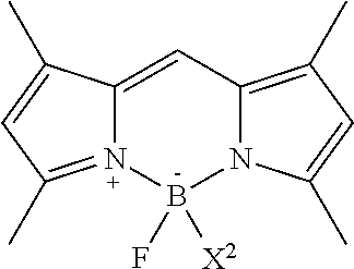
C12=CC3=C(C)C=C(C)N3B(F)([X2])N1=C(C)C=C2C
